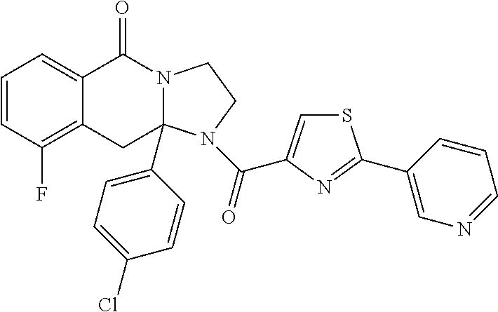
C1=CC(F)=C2C(=C1)C(=O)N1CCN(C(=O)C3=CSC(C4=CN=CC=C4)=N3)C1(C1=CC=C(Cl)C=C1)C2
